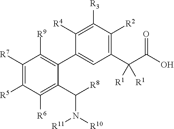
C1([R7])=C([R5])C([R6])=C(C([R8])N([R10])[R11])C(C2=CC(C(C(O)=O)([R1])[R1])=C([R2])C([R3])=C2[R4])=C1[R9]
